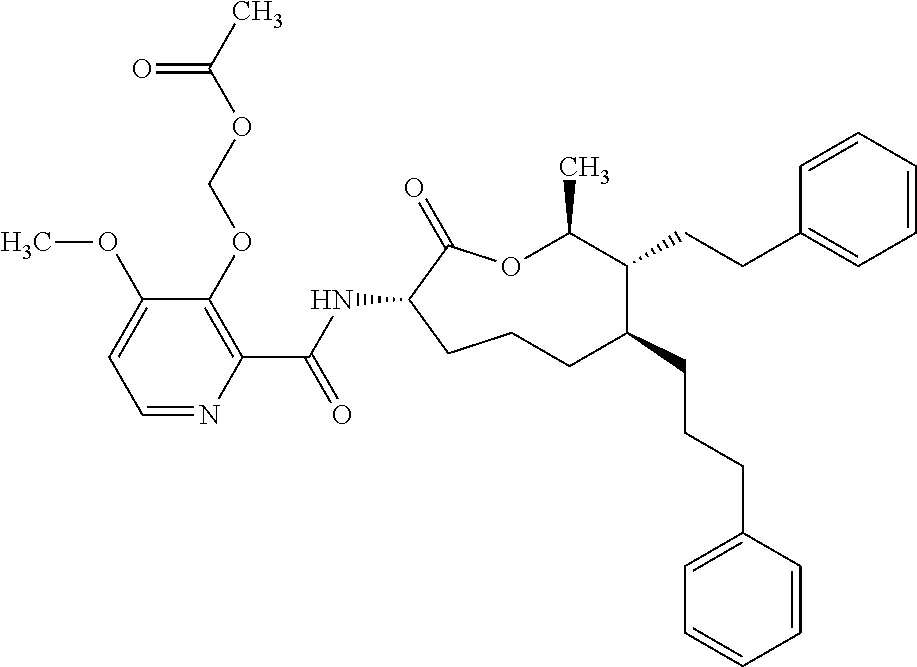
C1CC(NC(C2=C(OCOC(C)=O)C(OC)=CC=N2)=O)C(=O)OC(C)C(CCC2=CC=CC=C2)C(CCCC2=CC=CC=C2)C1
